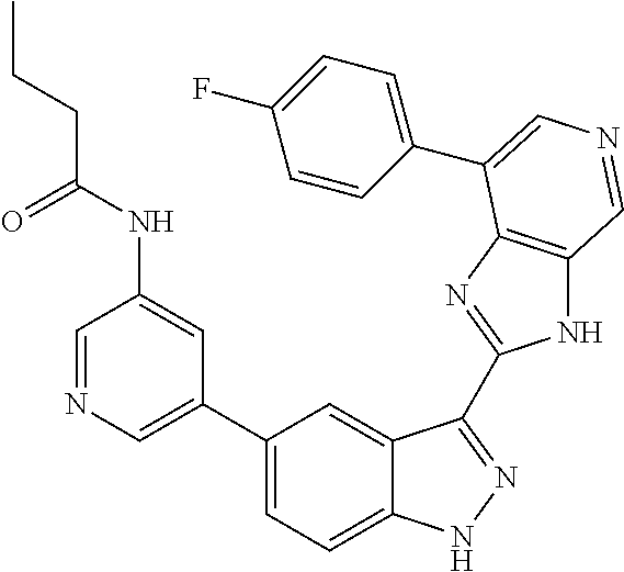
C1(C2=CN=CC(NC(CCC)=O)=C2)=CC=C2C(=C1)C(C1=NC3=C(N1)C=NC=C3C1=CC=C(F)C=C1)=NN2
